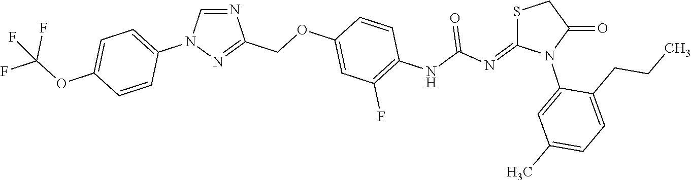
N1=CN(C2=CC=C(OC(F)(F)F)C=C2)N=C1COC1=CC(F)=C(NC(N=C2SCC(=O)N2C2=CC(C)=CC=C2CCC)=O)C=C1
